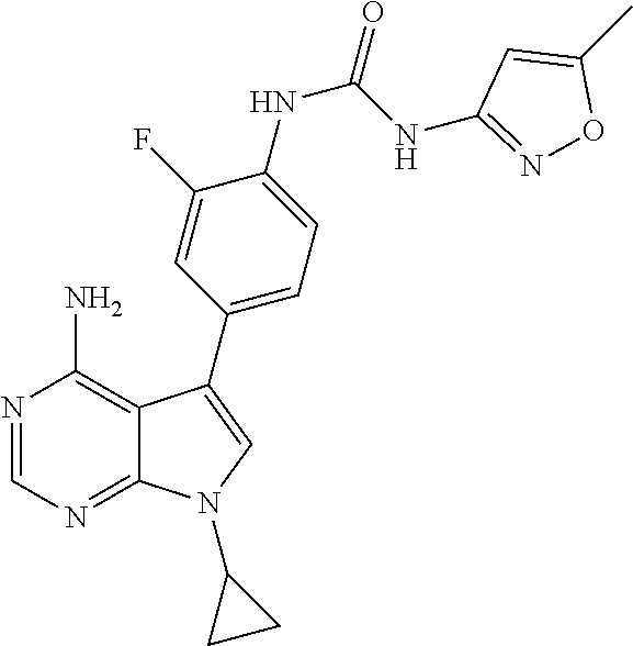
N1=CN=C2C(=C1N)C(C1=CC=C(NC(=O)NC3=NOC(C)=C3)C(F)=C1)=CN2C1CC1
